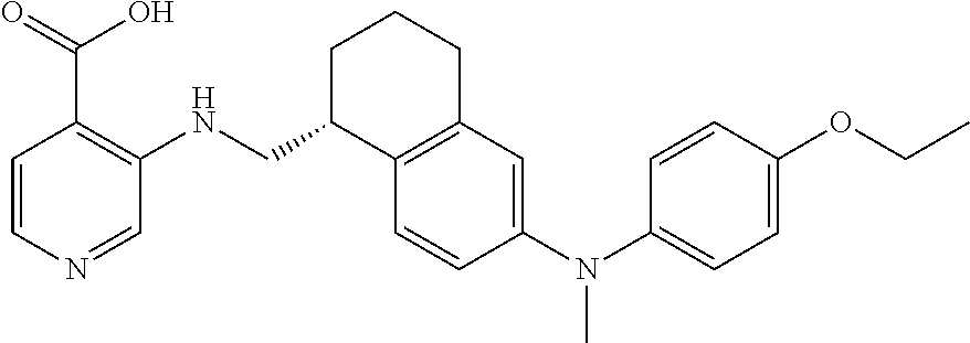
C12=C(C=CC(N(C3=CC=C(OCC)C=C3)C)=C1)C(CNC1=C(C(=O)O)C=CN=C1)CCC2
